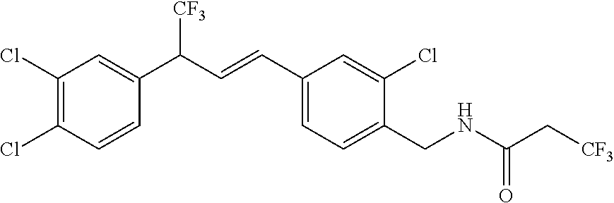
C1(Cl)=C(Cl)C=CC(C(C=CC2=CC=C(CNC(C[CF3])=O)C(Cl)=C2)[CF3])=C1
